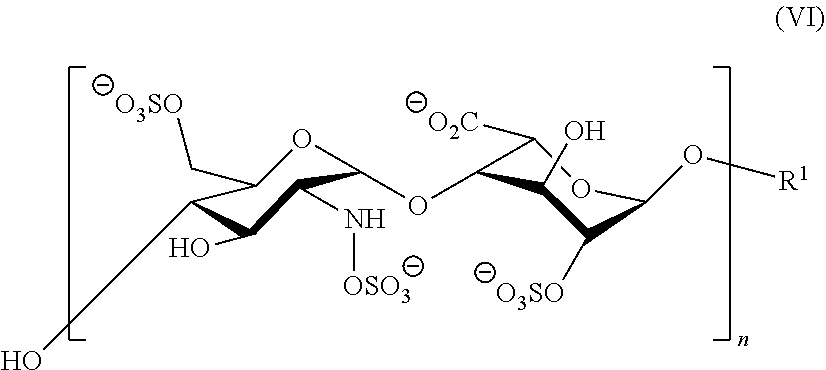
C1(OC2C([O2C])OC(O[R1])C([O3SO])C2O)OC(C[O3SO])C(O)C(O)C1N[OSO3]
